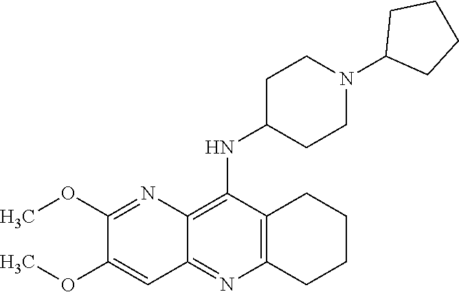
C12=C(C(NC3CCN(C4CCCC4)CC3)=C3C(=N1)C=C(OC)C(OC)=N3)CCCC2
